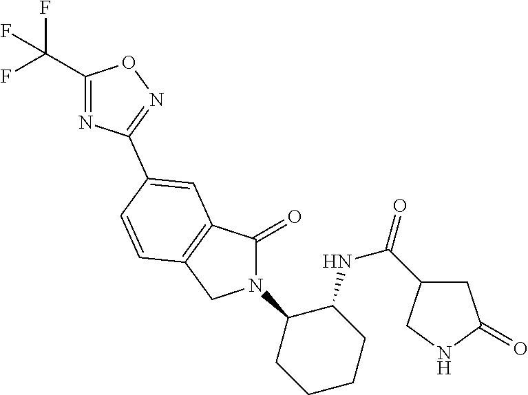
C1(=O)N(C2CCCCC2NC(C2CC(=O)NC2)=O)CC2=C1C=C(C1=NOC(C(F)(F)F)=N1)C=C2
